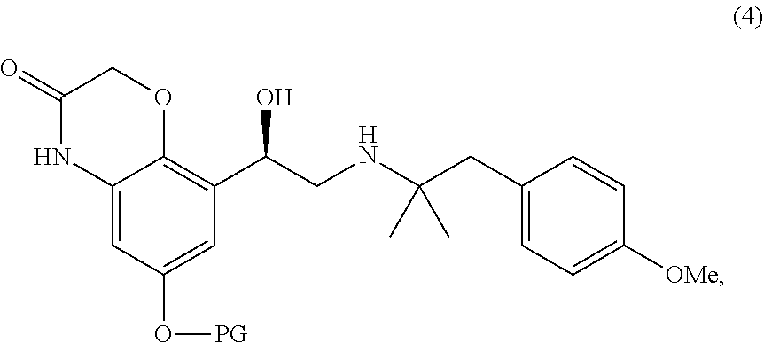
C12=CC(O[PG])=CC(C(CNC(CC3=CC=C([OMe])C=C3)(C)C)O)=C1OCC(=O)N2
